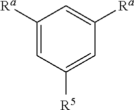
C1([Ra])=CC([R5])=CC([Ra])=C1
